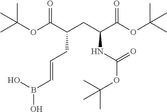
C(C(CC(NC(OC(C)(C)C)=O)C(OC(C)(C)C)=O)C(OC(C)(C)C)=O)C=CB(O)O
